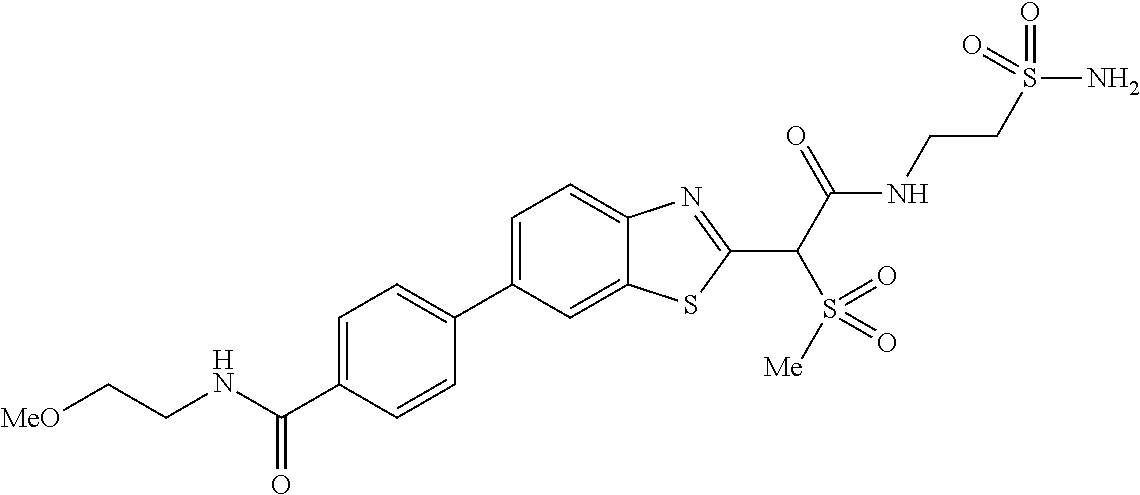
C1(C2=CC=C(C(NCC[MeO])=O)C=C2)=CC=C2C(=C1)SC(C(C(NCCS(N)(=O)=O)=O)S(=O)([Me])=O)=N2
